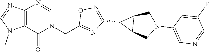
C12=C(N=CN1C)N=CN(CC1=NC(C3C4C3CN(C3=CN=CC(F)=C3)C4)=NO1)C2=O
